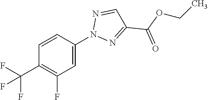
C1=CC(N2N=C(C(OCC)=O)C=N2)=CC(F)=C1C(F)(F)F
